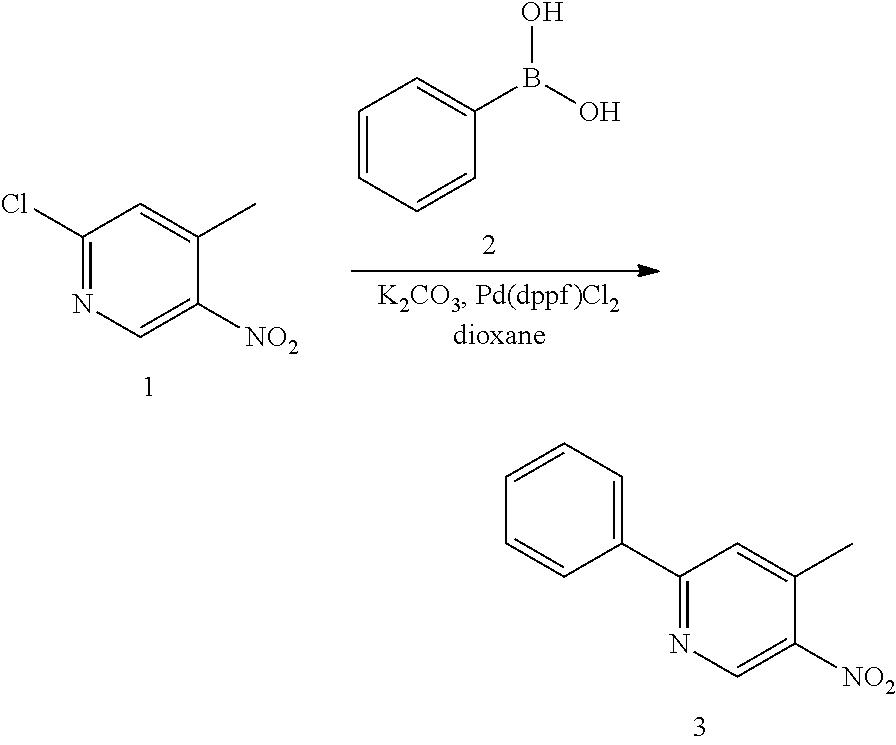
C1=CC=CC(B(O)O)=C1.C1(Cl)=NC=C([NO2])C(C)=C1.C1(C2=CC=CC=C2)=NC=C([NO2])C(C)=C1
